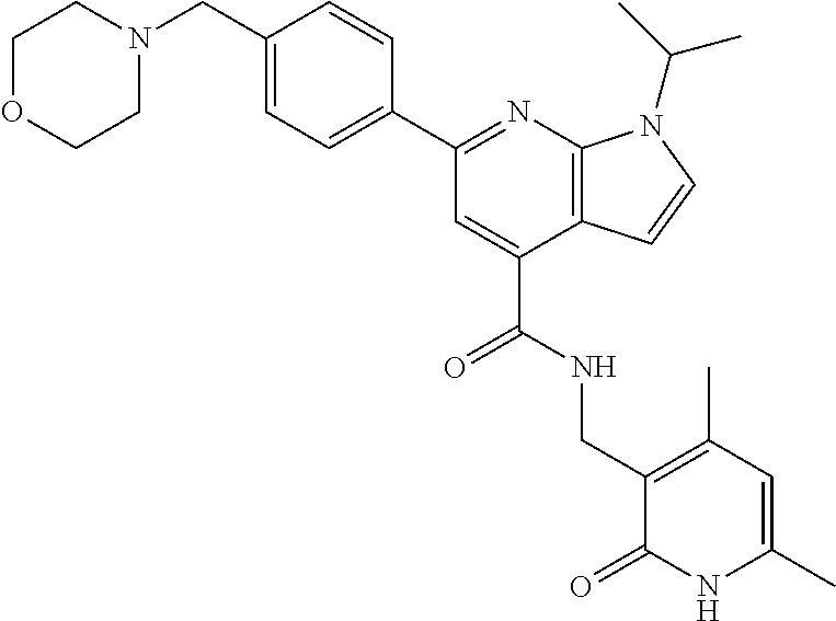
O=C(C1=CC(C2=CC=C(CN3CCOCC3)C=C2)=NC2=C1C=CN2C(C)C)NCC1=C(C)C=C(C)NC1=O
